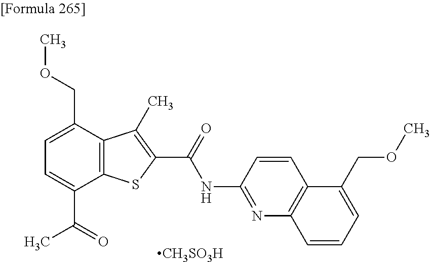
C1=C(C(=O)C)C2=C(C(COC)=C1)C(C)=C(C(=O)NC1=NC3=C(C=C1)C(COC)=CC=C3)S2.[CH3SO3H]
